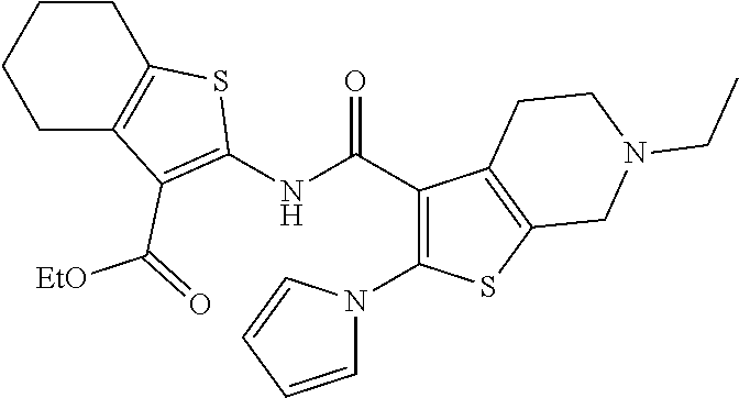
C1CC2=C(CC1)C(C(=O)[EtO])=C(NC(C1=C(N3C=CC=C3)SC3=C1CCN(CC)C3)=O)S2
